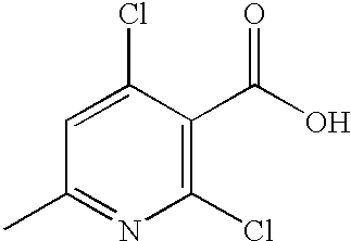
C1(Cl)=C(C(O)=O)C(Cl)=CC(C)=N1
